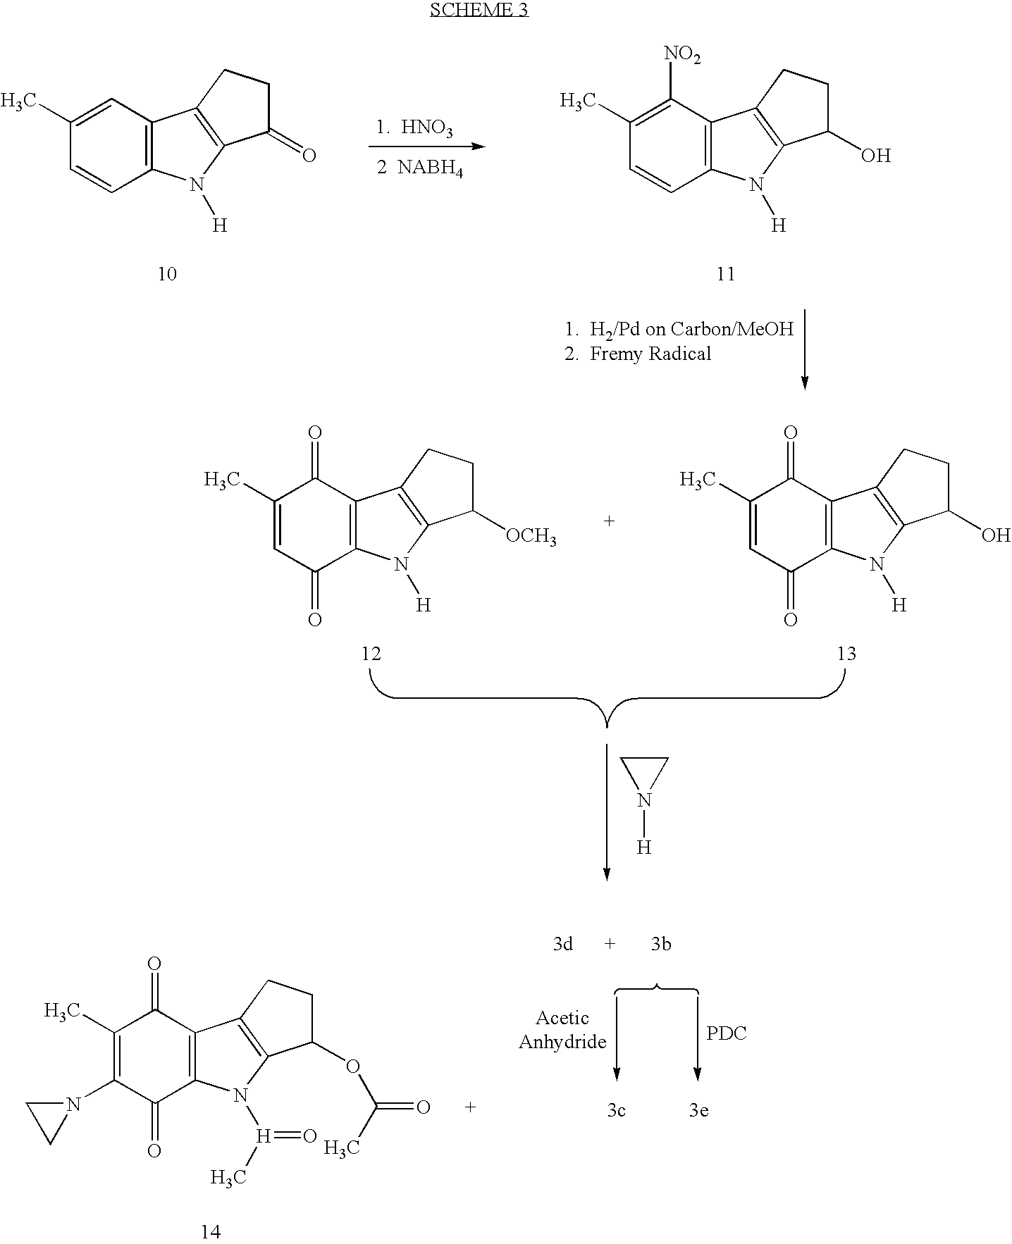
C1=C(C)C=CC2=C1C1=C(N2[H])C(=O)CC1.[1.  HNO3].[2  NABH4].C1([NO2])=C(C)C=CC2=C1C1=C(N2[H])C(O)CC1.C1(=O)C(C)=CC(=O)C2=C1C1=C(N2[H])C(O)CC1.C1N([H])C1.C1(=O)C(C)=CC(=O)C2=C1C1=C(N2[H])C([OCH3])CC1.[PDC].C1(=O)C(C)=C(N2CC2)C(=O)C2=C1C1=C(N2[H](C)=O)C(OC(C)=O)CC1
